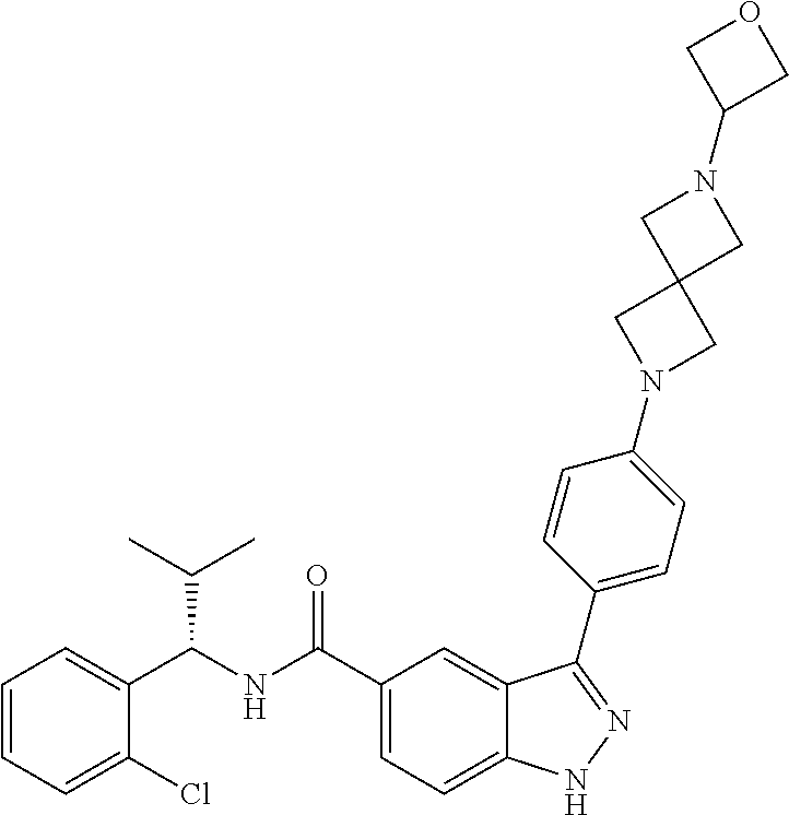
C1=CC=C(Cl)C(C(NC(C2=CC=C3C(=C2)C(C2=CC=C(N4CC5(C4)CN(C4COC4)C5)C=C2)=NN3)=O)C(C)C)=C1
